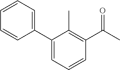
C1(C2=CC=CC(C(C)=O)=C2C)=CC=CC=C1
